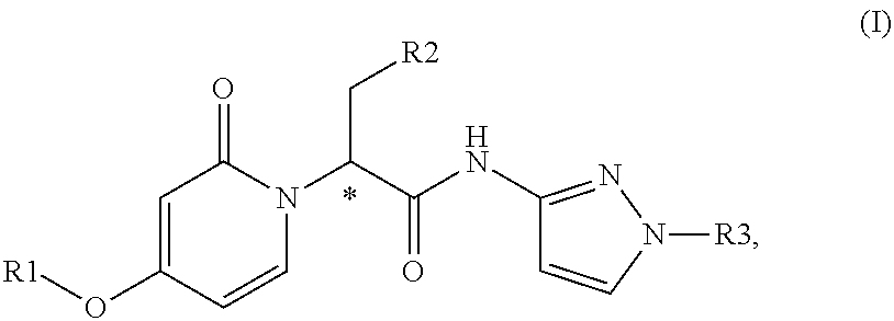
[R1]OC1=CC(=O)N(C(C[R2])C(=O)NC2=NN([R3])C=C2)C=C1
